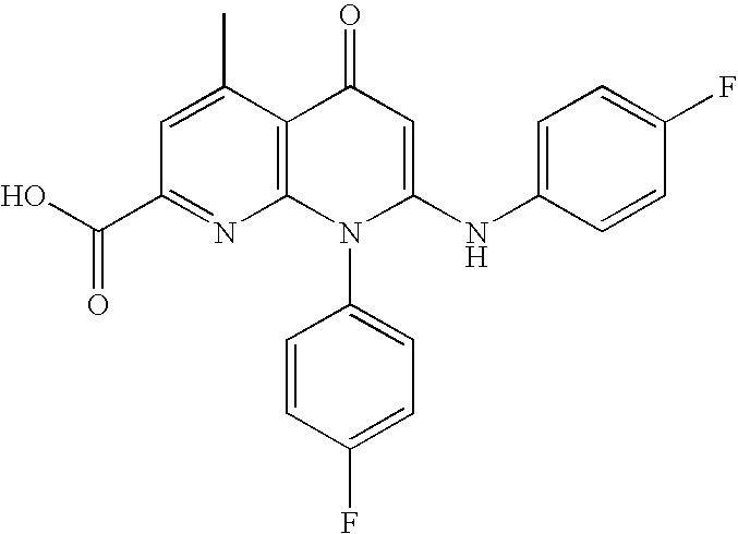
C1(C(O)=O)=NC2=C(C(C)=C1)C(=O)C=C(NC1=CC=C(F)C=C1)N2C1=CC=C(F)C=C1
